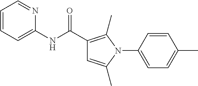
C1(NC(=O)C2=C(C)N(C3=CC=C(C)C=C3)C(C)=C2)=CC=CC=N1
